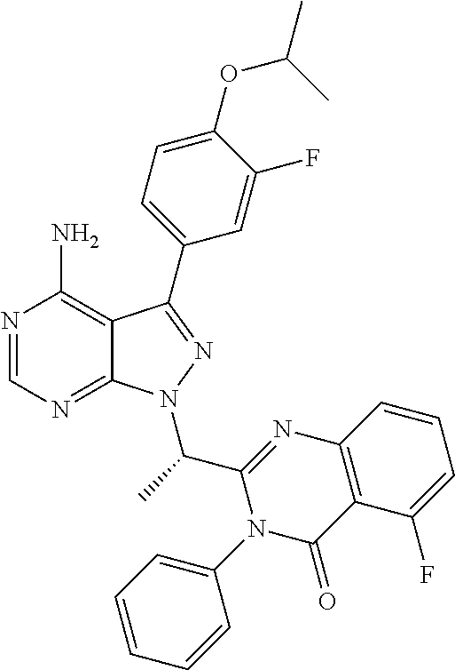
N1=CN=C2C(=C1N)C(C1=CC=C(OC(C)C)C(F)=C1)=NN2C(C1=NC2=C(C(=O)N1C1=CC=CC=C1)C(F)=CC=C2)C
